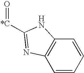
C1=CC=CC2=C1N=C([*C]=O)N2
